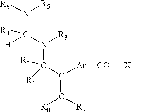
N(C(N([R3])C(C([Ar][CO][X]C)=C([R7])[R8])([R2])[R1])([H])[R4])([R6])[R5]
